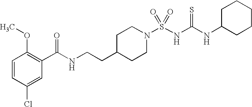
C1=CC(Cl)=CC(C(NCCC2CCN(S(NC(NC3CCCCC3)=S)(=O)=O)CC2)=O)=C1OC
